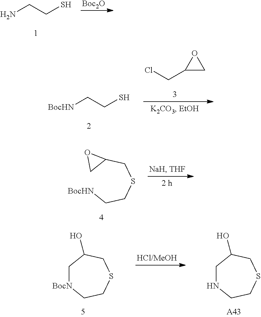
NCCS.[Boc2O].[BocHN]CCS.ClCC1CO1.C1C(CSCC[BocHN])O1.C1NCCSCC1O.[A43].C1[BocN]CCSCC1O
